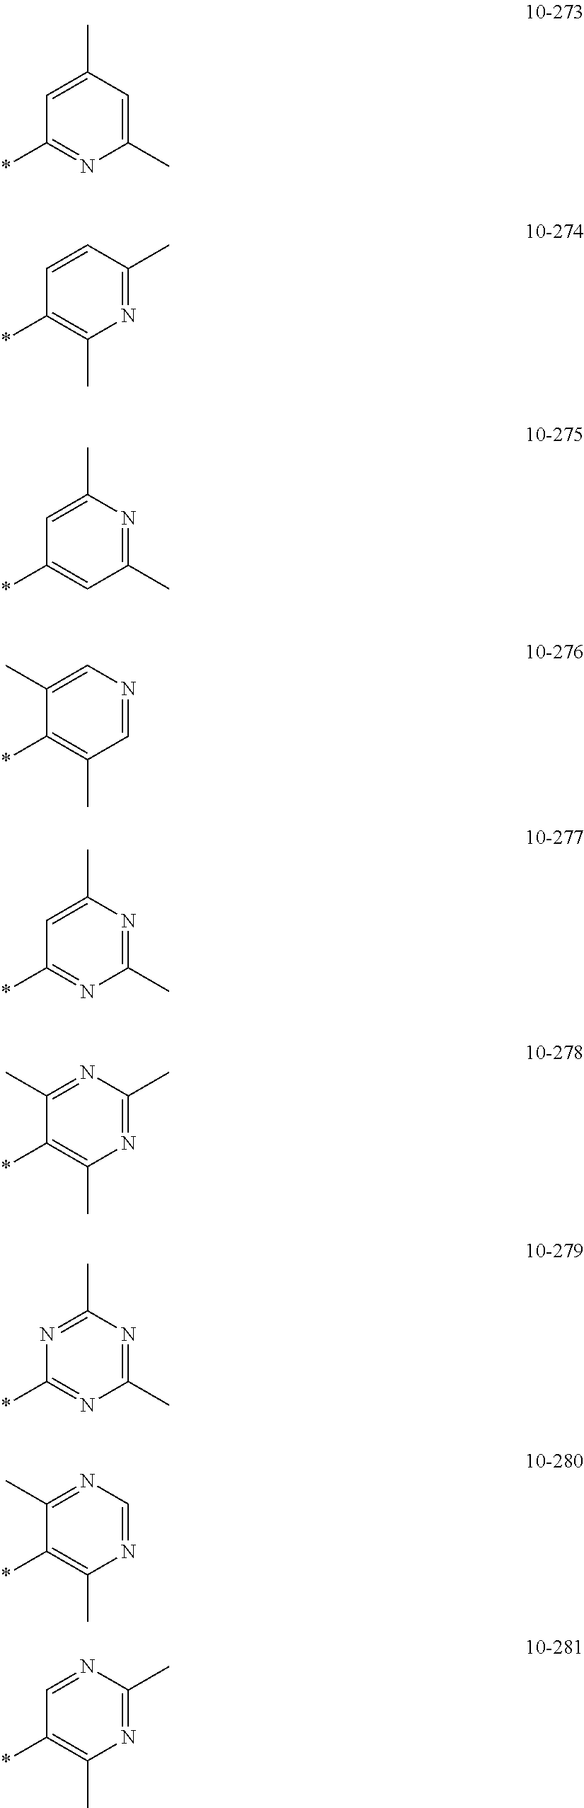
C1(*)=NC(C)=CC(C)=C1.C1(*)=C(C)N=C(C)C=C1.C1(*)=CC(C)=NC(C)=C1.C1(*)=C(C)C=NC=C1C.C1(*)=NC(C)=NC(C)=C1.C1(*)=C(C)N=C(C)N=C1C.C1(*)=NC(C)=NC(C)=N1.C1(*)=C(C)N=CN=C1C.C1(*)=C(C)N=C(C)N=C1
